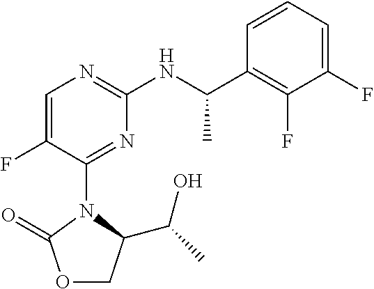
C1(F)=CC=CC(C(NC2=NC=C(F)C(N3C(C(C)O)COC3=O)=N2)C)=C1F
